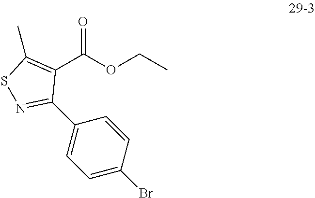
C1(C(OCC)=O)=C(C)SN=C1C1=CC=C(Br)C=C1
